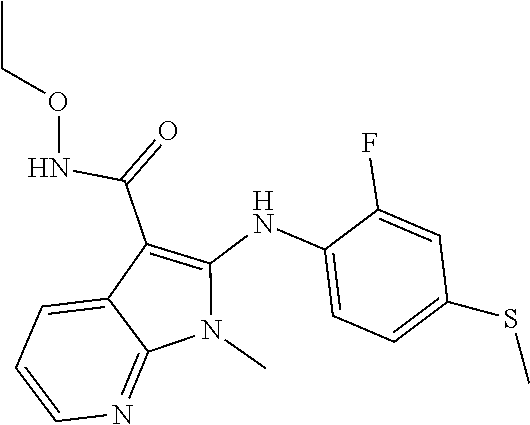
N(C(C1=C(NC2=CC=C(SC)C=C2F)N(C)C2=NC=CC=C12)=O)OCC
